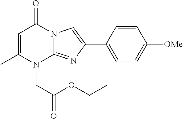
C1=C(C)N(CC(OCC)=O)C2=NC(C3=CC=C([OMe])C=C3)=CN2C1=O
